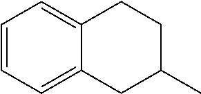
C1=CC=C2C(=C1)CCC(C)C2
